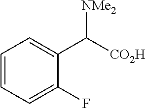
C1=CC=C(F)C(C([CO2H])[NMe2])=C1
